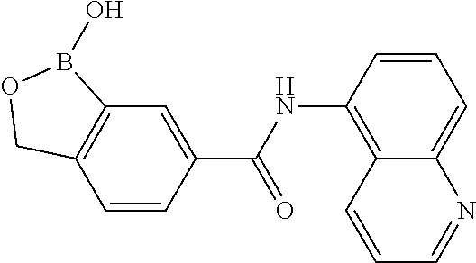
C12=C(C=CC(C(NC3=C4C(=CC=C3)N=CC=C4)=O)=C1)COB2O
